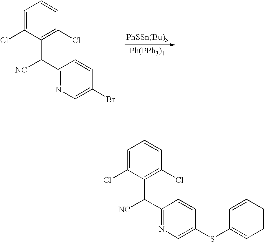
C1=C(Cl)C(C([NC])C2=NC=C(Br)C=C2)=C(Cl)C=C1.[PhSSn(Bu)3].C1=C(Cl)C(C([NC])C2=NC=C(SC3=CC=CC=C3)C=C2)=C(Cl)C=C1
